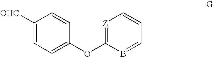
C1([OHC])=CC=C(OC2=[Z]C=CC=B2)C=C1
